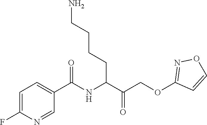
C1=C(F)N=CC(C(NC(C(COC2=NOC=C2)=O)CCCCN)=O)=C1
